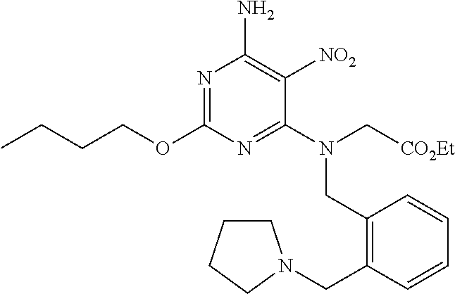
C1(OCCCC)=NC(N)=C([NO2])C(N(C[CO2Et])CC2=C(CN3CCCC3)C=CC=C2)=N1
